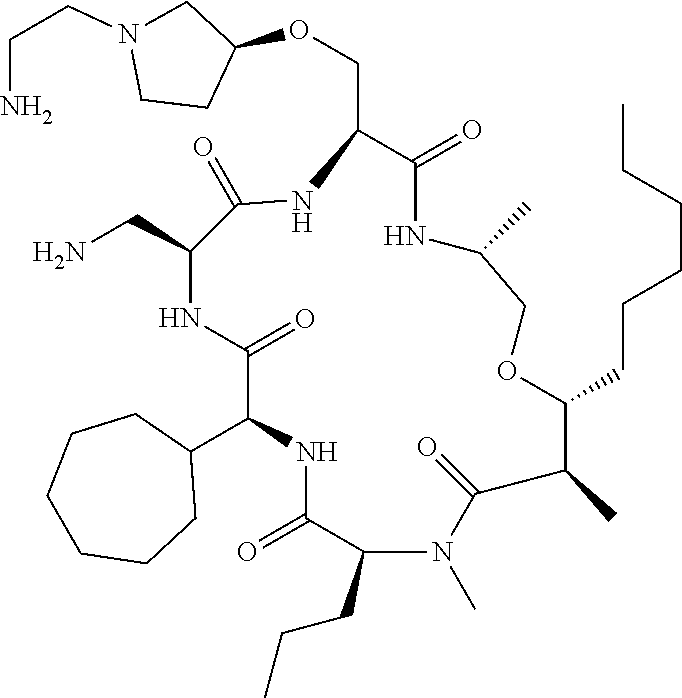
C1(C2NC(=O)C(CCC)N(C)C(=O)C(C)C(CCCCCC)OCC(C)NC(=O)C(COC3CN(CCN)CC3)NC(=O)C(CN)NC2=O)CCCCCC1
